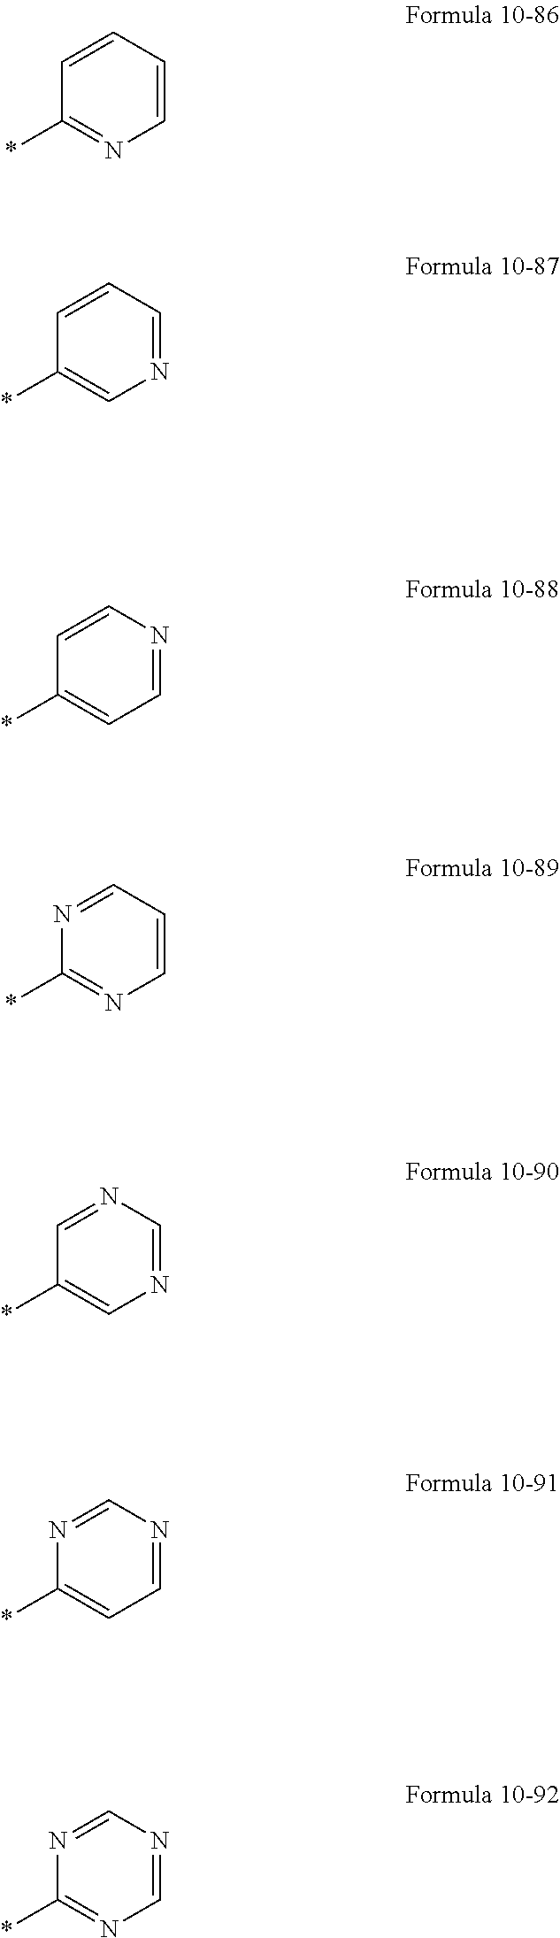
*C1=NC=CC=C1.*C1=CN=CC=C1.*C1=CC=NC=C1.*C1=NC=CC=N1.*C1=CN=CN=C1.*C1=CC=NC=N1.*C1=NC=NC=N1
